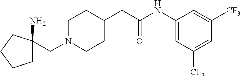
C1N(CC2(N)CCCC2)CCC(CC(NC2=CC([CF3])=CC([CF3])=C2)=O)C1
